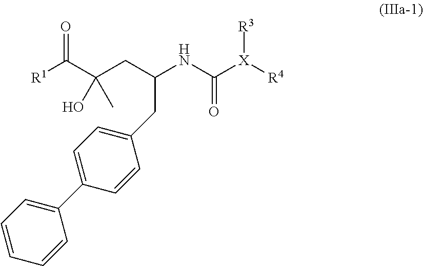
[R1]C(C(CC(NC([X]([R4])[R3])=O)CC1=CC=C(C2=CC=CC=C2)C=C1)(C)O)=O
